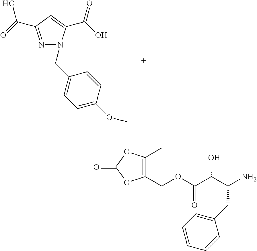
N1=C(C(=O)O)C=C(C(O)=O)N1CC1=CC=C(OC)C=C1.C1(CC(N)C(C(OCC2=C(C)OC(=O)O2)=O)O)=CC=CC=C1
